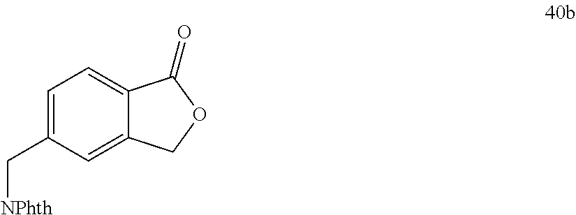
C1=C(C[NPhth])C=C2C(=C1)C(=O)OC2
